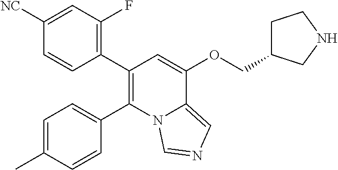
C1=C(C)C=CC(C2=C(C3=C(F)C=C([NC])C=C3)C=C(OCC3CCNC3)C3=CN=CN23)=C1
